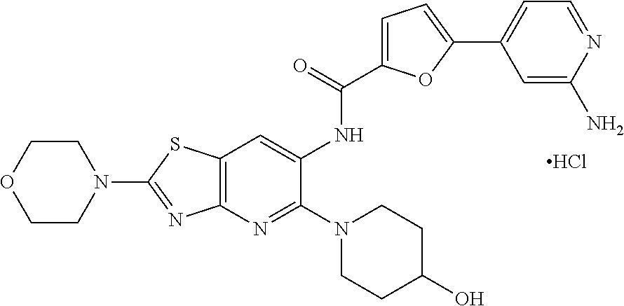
C12=C(N=C(N3CCC(O)CC3)C(NC(C3=CC=C(C4=CC=NC(N)=C4)O3)=O)=C1)N=C(N1CCOCC1)S2.Cl
